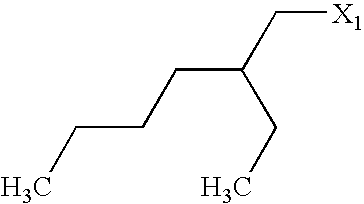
CCCCC(C[X1])CC
